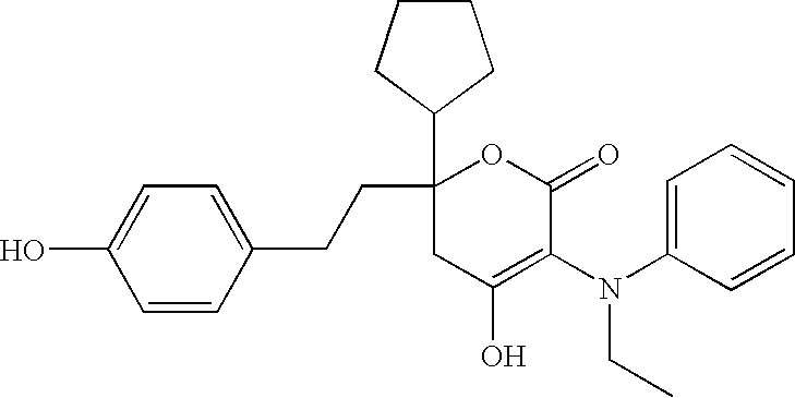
O1C(=O)C(N(C2=CC=CC=C2)CC)=C(O)CC1(C1CCCC1)CCC1=CC=C(O)C=C1
